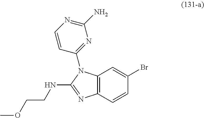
C12=C(C=CC(Br)=C1)N=C(NCCOC)N2C1=NC(N)=NC=C1
